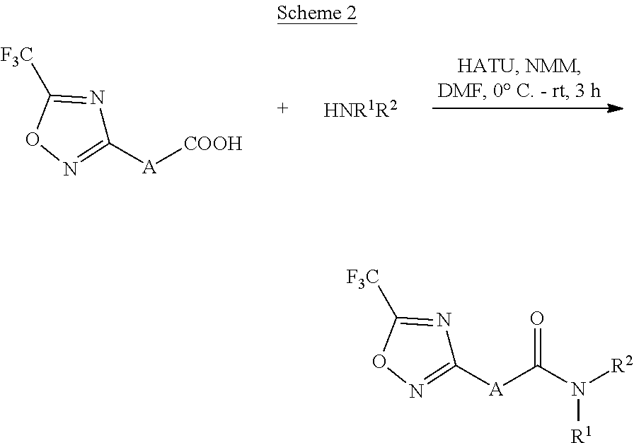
C1([A][COOH])=NOC([F3C])=N1.[HNR1R2].C1([A]C(N([R2])[R1])=O)=NOC([F3C])=N1
